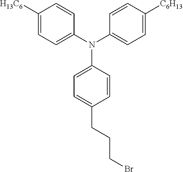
N(C1=CC=C([C6H13])C=C1)(C1=CC=C(CCCBr)C=C1)C1=CC=C([H13C6])C=C1
